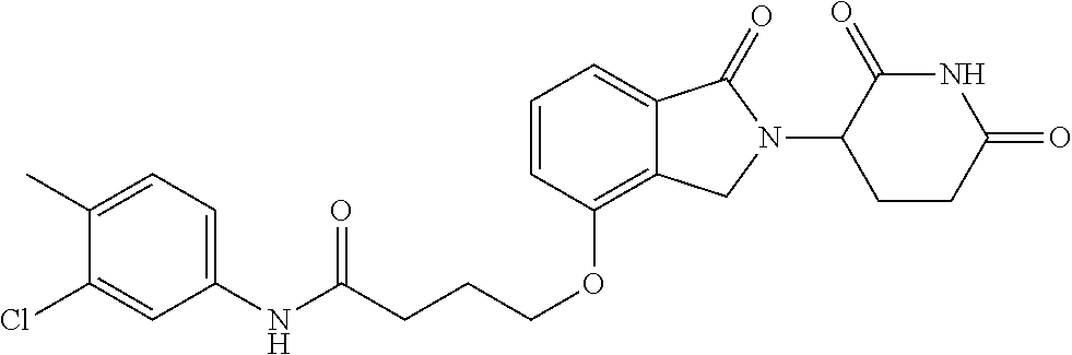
C(CCOC1=C2C(=CC=C1)C(=O)N(C1C(=O)NC(=O)CC1)C2)C(NC1=CC=C(C)C(Cl)=C1)=O
